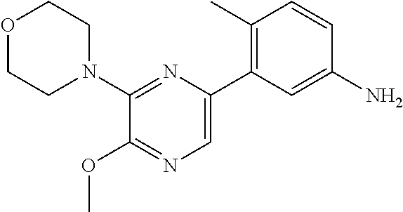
O1CCN(C2=NC(C3=C(C)C=CC(N)=C3)=CN=C2OC)CC1
